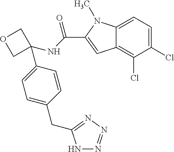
C1=C(CC2=NN=NN2)C=CC(C2(NC(=O)C3=CC4=C(Cl)C(Cl)=CC=C4N3C)COC2)=C1
